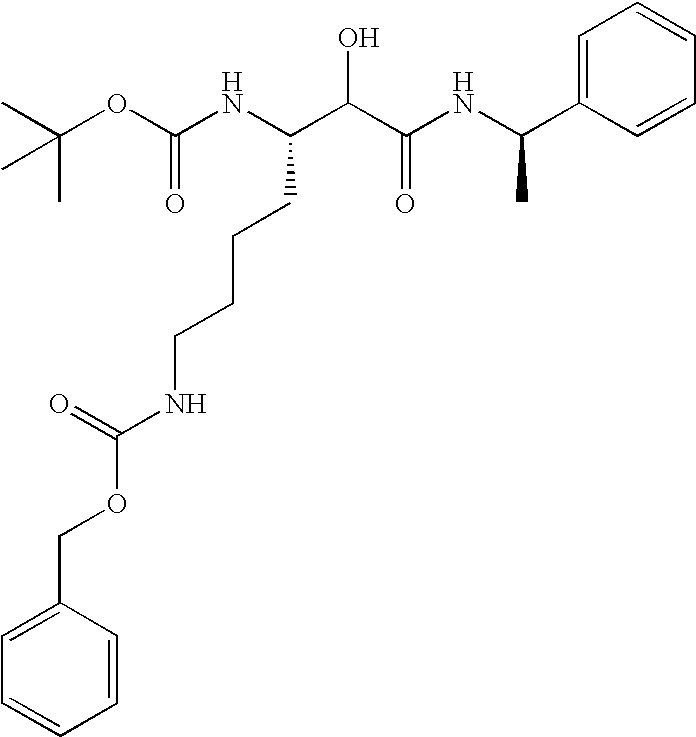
C(OC(NC(C(C(NC(C1=CC=CC=C1)C)=O)O)CCCCNC(=O)OCC1=CC=CC=C1)=O)(C)(C)C
